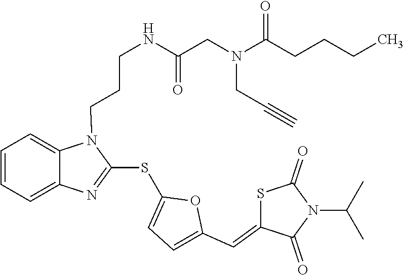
C1=CC=C2C(=C1)N(CCCNC(CN(C(CCCC)=O)CC#C)=O)C(SC1=CC=C(C=C3C(=O)N(C(C)C)C(=O)S3)O1)=N2
